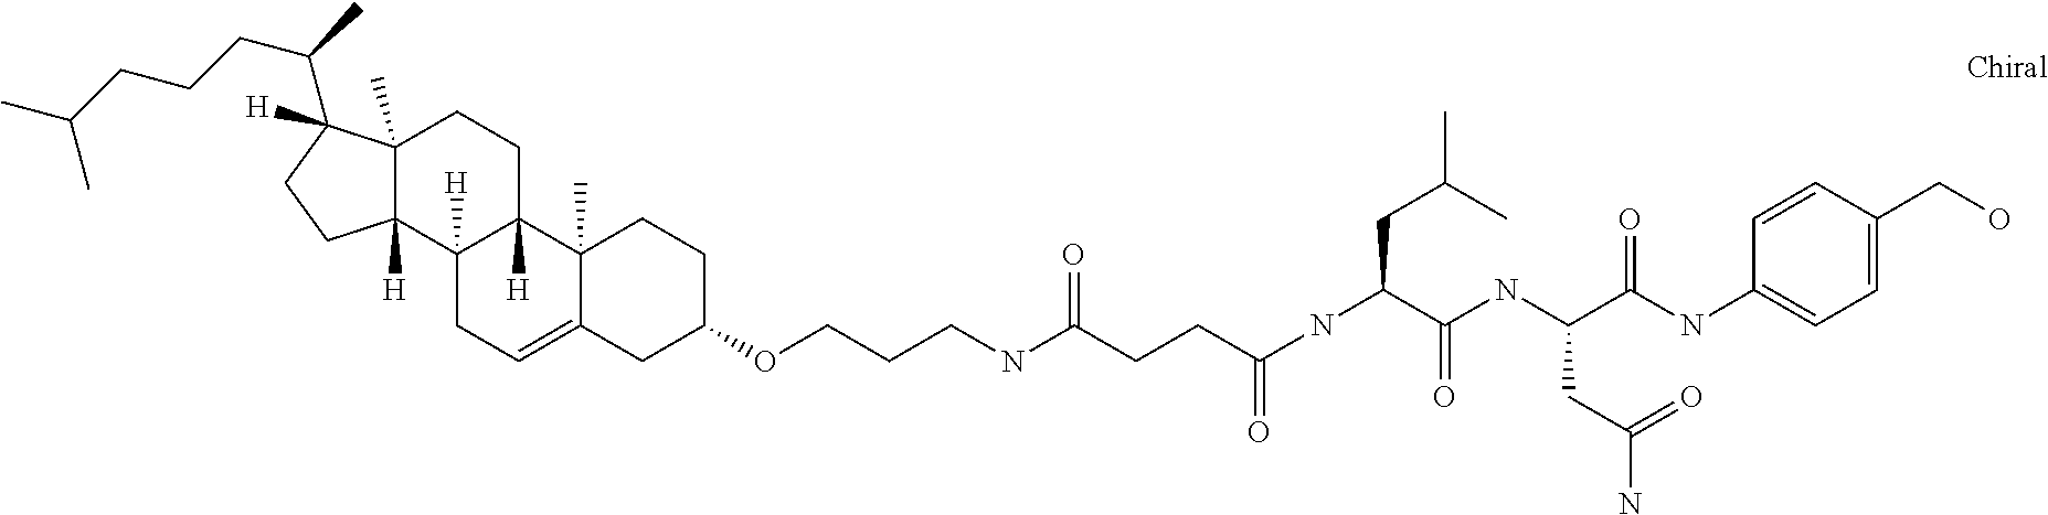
C12([H])CC=C3C(C)(C1([H])CCC1(C)C2([H])CCC1(C(C)CCCC(C)C)[H])CCC(OCCCNC(CCC(NC(C(NC(C(NC1=CC=C(CO)C=C1)=O)CC(N)=O)=O)CC(C)C)=O)=O)C3
